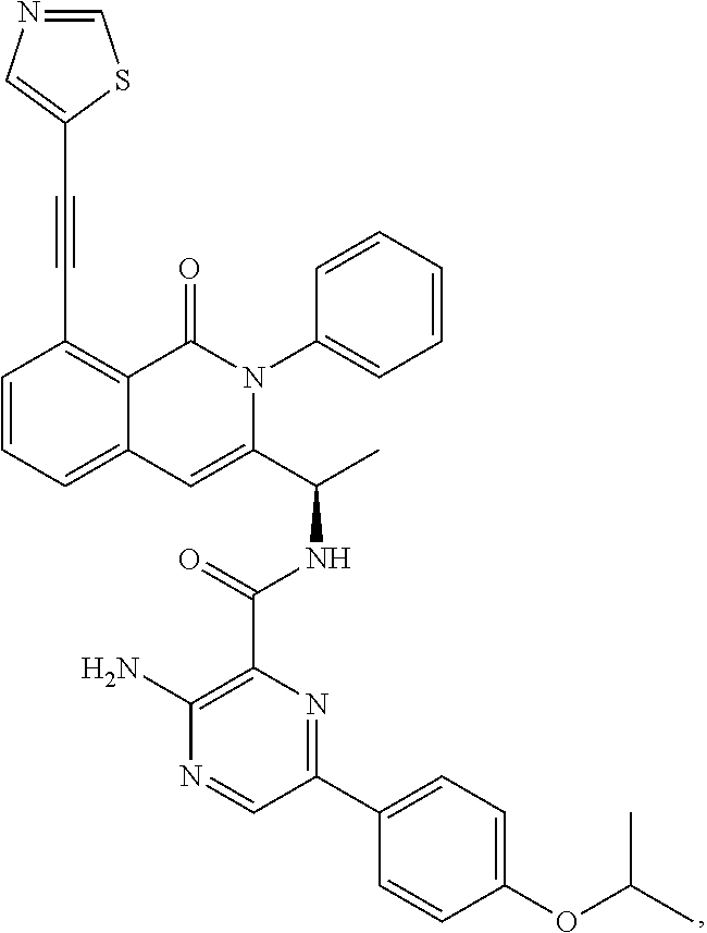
C(#CC1=C2C(=CC=C1)C=C(C(C)NC(C1=C(N)N=CC(C3=CC=C(OC(C)C)C=C3)=N1)=O)N(C1=CC=CC=C1)C2=O)C1=CN=CS1
